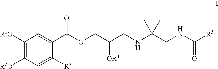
C1([R1O])=C([R2O])C=C([R3])C(C(OCC(CNC(CNC([R5])=O)(C)C)[OR4])=O)=C1
